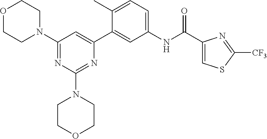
C1(N2CCOCC2)=NC(N2CCOCC2)=NC(C2=CC(NC(C3=CSC([CF3])=N3)=O)=CC=C2C)=C1
